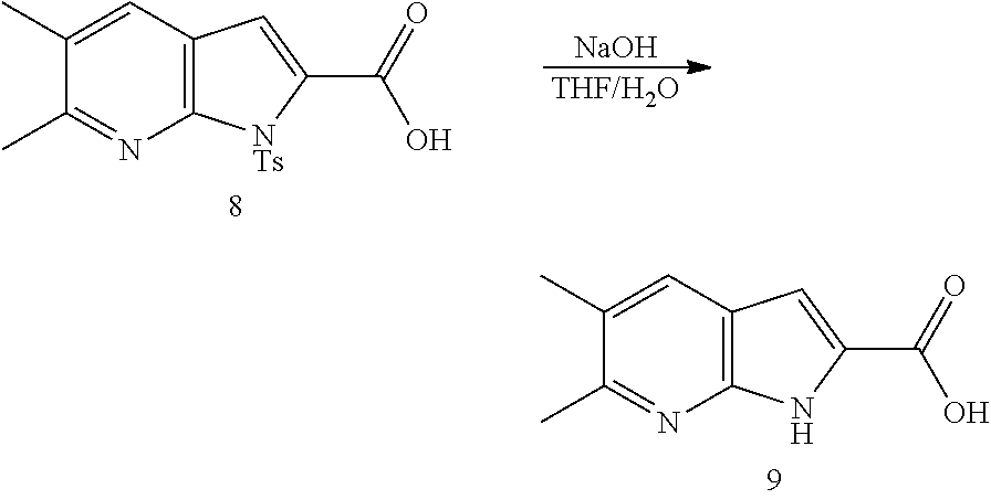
C1(C)=CC2=C(N=C1C)NC(C(O)=O)=C2.[NaOH].[THF/H2O].C1(C)=CC2=C(N=C1C)[NTs]C(C(O)=O)=C2
